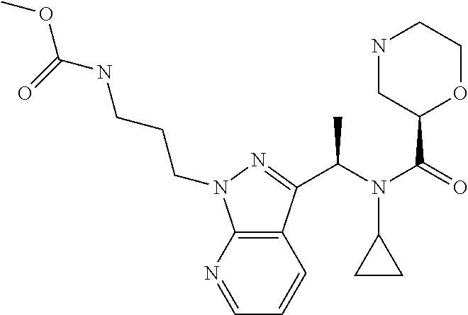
C12=C(C(C(N(C(=O)C3OCCNC3)C3CC3)C)=NN1CCCNC(OC)=O)C=CC=N2
